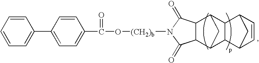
C12C(C3C4C(C1C3)C1C=CC4C1)C(=O)N([(CH2)b]OC(=O)C1=CC=C(C3=CC=CC=C3)C=C1)C2=O
